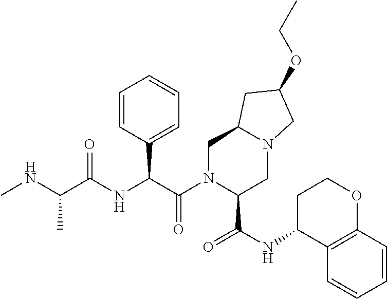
C1N(C(C(NC(C(NC)C)=O)C2=CC=CC=C2)=O)C(C(NC2C3=C(OCC2)C=CC=C3)=O)CN2C1CC(OCC)C2
